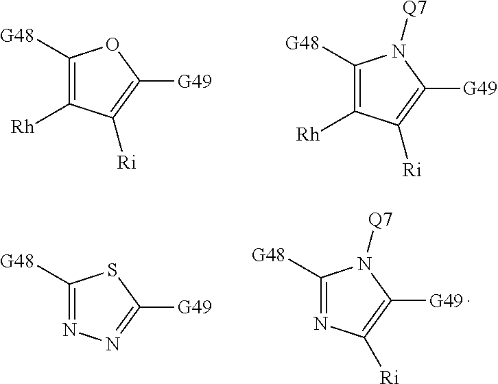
C1([G48])=C([Rh])C([Ri])=C([G49])O1.C1([G48])=C([Rh])C([Ri])=C([G49])N1[Q7].C1([G48])=NN=C([G49])S1.C1([G48])=NC([Ri])=C([G49])N1[Q7]
